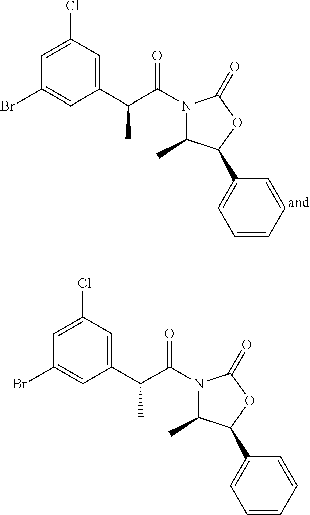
C1=C(Cl)C=C(C(C(=O)N2C(C)C(C3=CC=CC=C3)OC2=O)C)C=C1Br.C1=C(Cl)C=C(C(C(=O)N2C(C)C(C3=CC=CC=C3)OC2=O)C)C=C1Br
